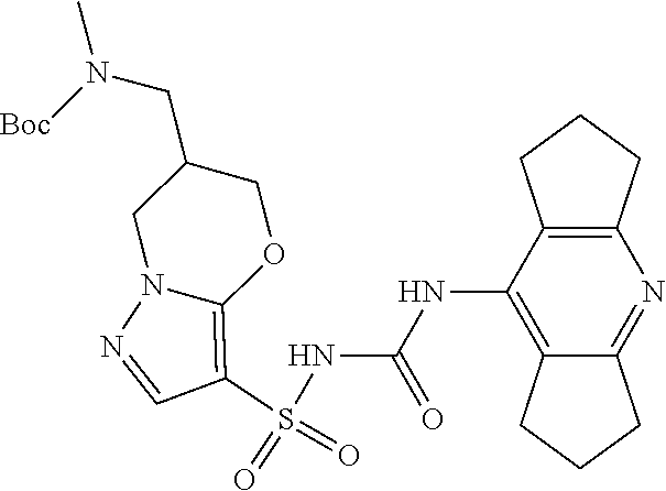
S(NC(NC1=C2C(=NC3=C1CCC3)CCC2)=O)(C1=C2N(N=C1)CC(CN(C)[Boc])CO2)(=O)=O
